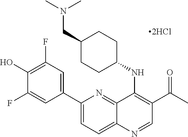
C12=NC(C3=CC(F)=C(O)C(F)=C3)=CC=C1N=CC(C(C)=O)=C2NC1CCC(CN(C)C)CC1
